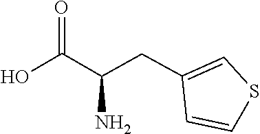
C(C1=CSC=C1)C(C(O)=O)N
